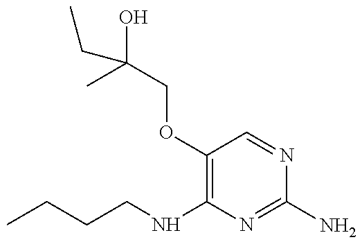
CCCCNC1=C(OCC(O)(C)CC)C=NC(N)=N1
